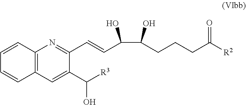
OC(CCCC([R2])=O)C(C=CC1=NC2=C(C=C1C([R3])O)C=CC=C2)O
